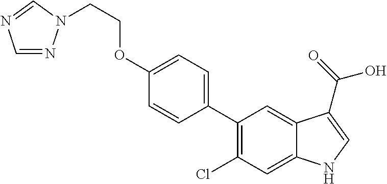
C1(C2=CC=C(OCCN3N=CN=C3)C=C2)=C(Cl)C=C2C(=C1)C(C(=O)O)=CN2
